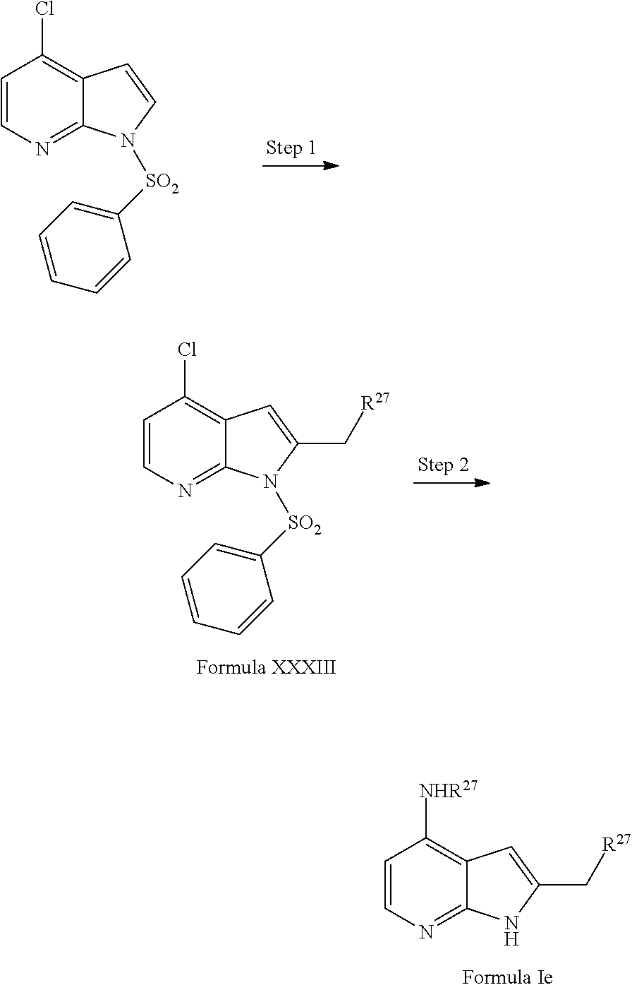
C1=CN=C2C(=C1Cl)C=CN2[SO2]C1=CC=CC=C1.C1=CN=C2C(=C1[NHR27])C=C(C[R27])N2.C1=CN=C2C(=C1Cl)C=C(C[R27])N2[SO2]C1=CC=CC=C1
